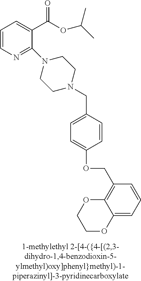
C1=CN=C(N2CCN(CC3=CC=C(OCC4=C5C(=CC=C4)OCCO5)C=C3)CC2)C(C(OC(C)C)=O)=C1
